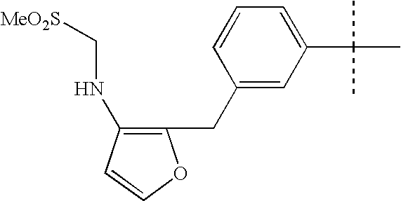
C1=C(C(C)(C)C)C=C(CC2=C(NC[MeO2S])C=CO2)C=C1
